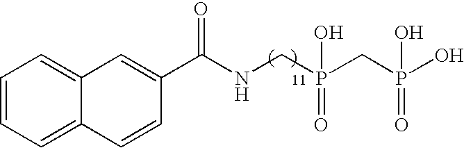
C1=CC=C2C(=C1)C=C(C(NCP(CP(O)(O)=O)(=O)O)=O)C=C2
